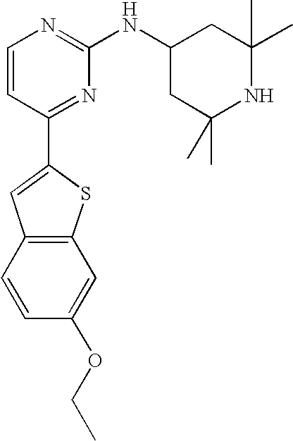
C1=CC(C2=CC3=C(S2)C=C(OCC)C=C3)=NC(NC2CC(C)(C)NC(C)(C)C2)=N1
